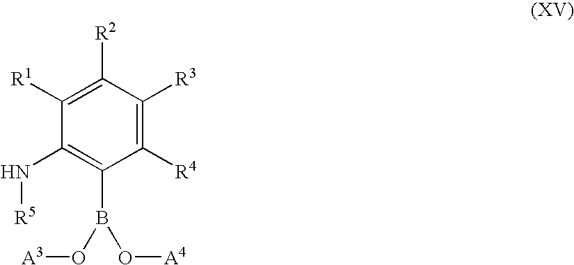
C1([R1])=C([R2])C([R3])=C([R4])C(B(O[A3])O[A4])=C1N[R5]
